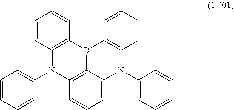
C12=C(B3C4=C(C=CC=C4N(C4=CC=CC=C4)C4=C3C=CC=C4)N1C1=CC=CC=C1)C=CC=C2
